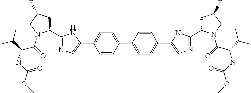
C1(C2=NC=C(C3=CC=C(C4=CC=C(C5=CN=C(C6CC(F)CN6C(C(NC(=O)OC)C(C)C)=O)N5)C=C4)C=C3)N2)CC(F)CN1C(=O)C(C(C)C)NC(OC)=O
